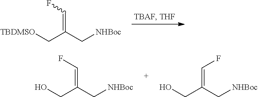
C(C(C[NHBoc])=CF)[TBDMSO].C(C(C[NHBoc])=CF)O.C(C(C[NHBoc])=CF)O
